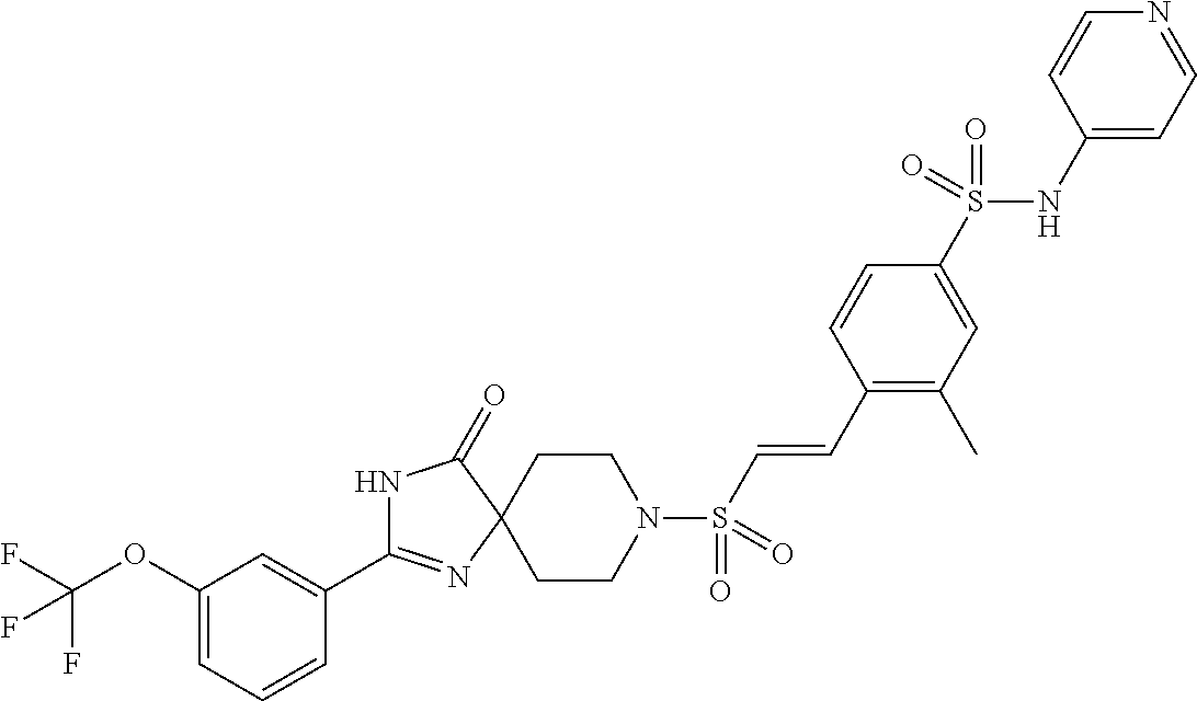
C1(C2=NC3(C(=O)N2)CCN(S(C=CC2=C(C)C=C(S(NC4=CC=NC=C4)(=O)=O)C=C2)(=O)=O)CC3)=CC(OC(F)(F)F)=CC=C1
